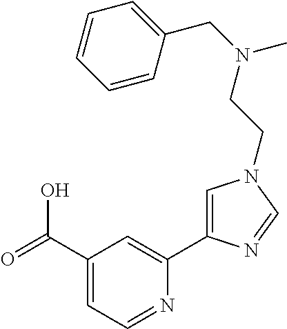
C1(C(=O)O)=CC=NC(C2=CN(CCN(CC3=CC=CC=C3)C)C=N2)=C1
